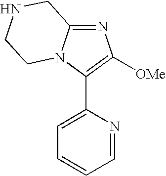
N1=C2N(C(C3=CC=CC=N3)=C1[OMe])CCNC2
